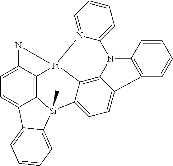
C1=CC2=C(C=C1)C1=CC=C3C4=C1N2C1=CC=CC=N1[Pt]41C2=C4C(=CC=C2N1)C1=CC=CC=C1[Si]34C
